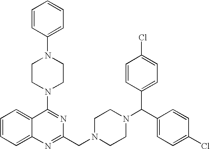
C1=CC=C2C(=C1)N=C(CN1CCN(C(C3=CC=C(Cl)C=C3)C3=CC=C(Cl)C=C3)CC1)N=C2N1CCN(C2=CC=CC=C2)CC1
